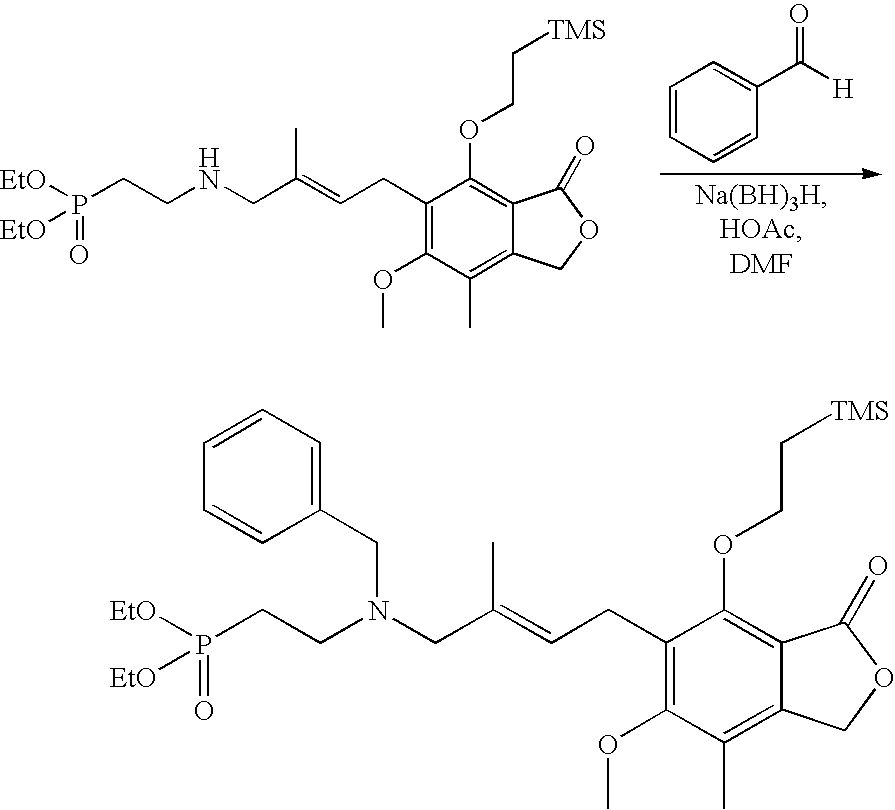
[EtO]P(CCNCC(=CCC1=C(OC)C(C)=C2C(=C1OCC[TMS])C(=O)OC2)C)(=O)[EtO].C1=CC=CC(C(=O)[H])=C1.[EtO]P(CCN(CC(=CCC1=C(OC)C(C)=C2C(=C1OCC[TMS])C(=O)OC2)C)CC1=CC=CC=C1)(=O)[EtO]
